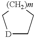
[D]1CC[(CH2)m]C1
